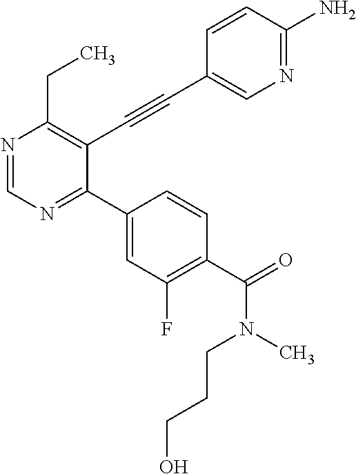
N1=CN=C(C2=CC(F)=C(C(=O)N(CCCO)C)C=C2)C(C#CC2=CN=C(N)C=C2)=C1CC
